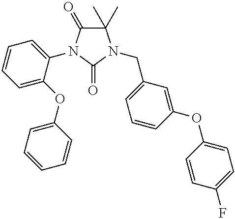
C1(C)(C)C(=O)N(C2=CC=CC=C2OC2=CC=CC=C2)C(=O)N1CC1=CC=CC(OC2=CC=C(F)C=C2)=C1
